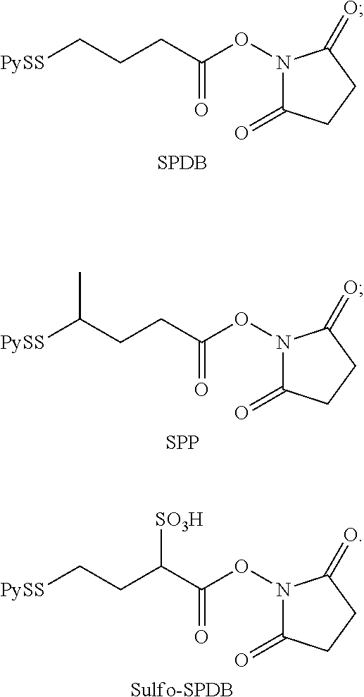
[PySS]CCCC(ON1C(=O)CCC1=O)=O.[SPDB].[PySS]C(CCC(ON1C(=O)CCC1=O)=O)C.[SPP].[PySS]CCC(C(ON1C(=O)CCC1=O)=O)[SO3H].[Sulfo-SPDB]
